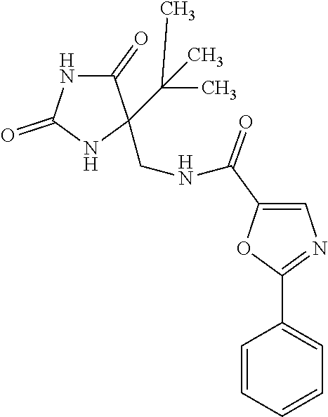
C1=CC=CC=C1C1=NC=C(C(NCC2(C(C)(C)C)C(=O)NC(=O)N2)=O)O1
